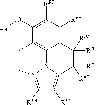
[RB2]C1([RB3])C2=C([RB1])C([RB8])=N(C)N2C2=C(C)C(O[LA])=C([RB7])C([RB6])=C2C1([RB5])[RB4]
